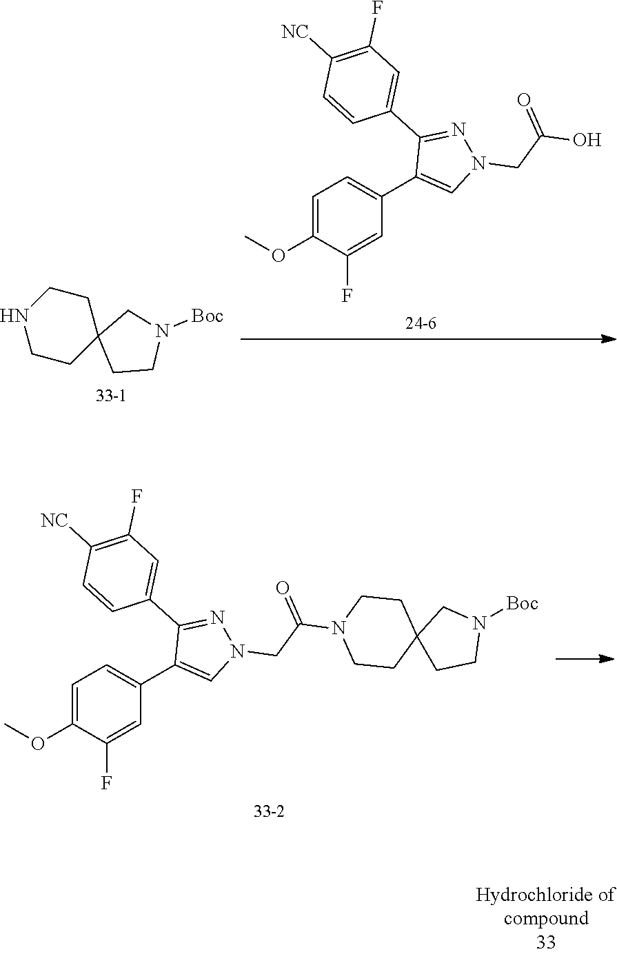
C1CNCCC12CCN([Boc])C2.C1=C(OC)C(F)=CC(C2=CN(CC(O)=O)N=C2C2=CC(F)=C([NC])C=C2)=C1.C1=C(OC)C(F)=CC(C2=CN(CC(N3CCC4(CC3)CCN([Boc])C4)=O)N=C2C2=CC(F)=C([NC])C=C2)=C1
